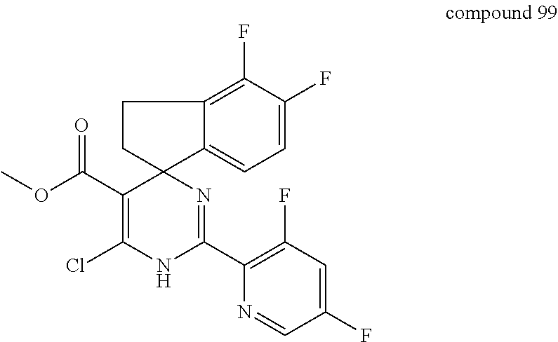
C1=C2C3(CCC2=C(F)C(F)=C1)C(C(OC)=O)=C(Cl)NC(C1=C(F)C=C(F)C=N1)=N3
